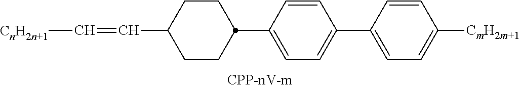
C1(C2=CC=C(C3CCC(C=C[CnH2n+1])CC3)C=C2)=CC=C([CmH2m+1])C=C1
